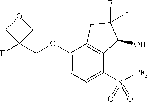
C1(OCC2(F)COC2)=CC=C(S([CF3])(=O)=O)C2=C1CC(F)(F)C2O
